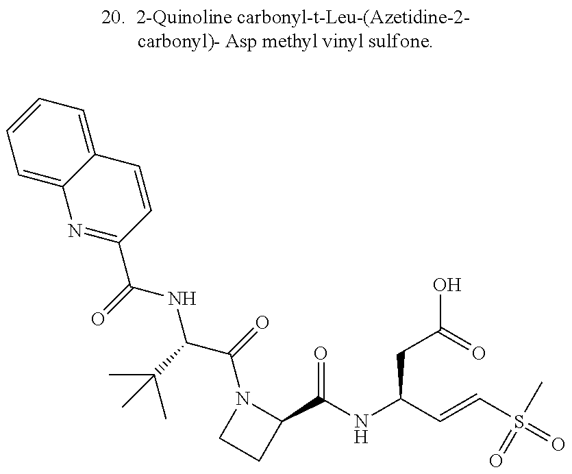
C1=C2C(=CC=C1)C=CC(C(NC(C(C)(C)C)C(N1CCC1C(=O)NC(CC(O)=O)C=CS(=O)(C)=O)=O)=O)=N2
